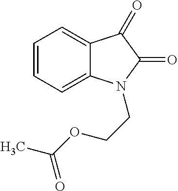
C1=CC=C2C(=C1)C(=O)C(=O)N2CCOC(C)=O
